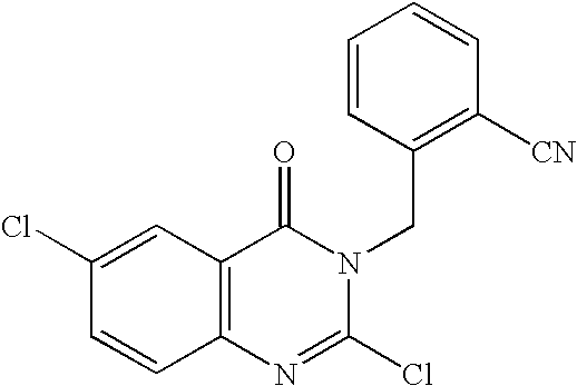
C12=C(C=C(Cl)C=C1)C(=O)N(CC1=C([CN])C=CC=C1)C(Cl)=N2
